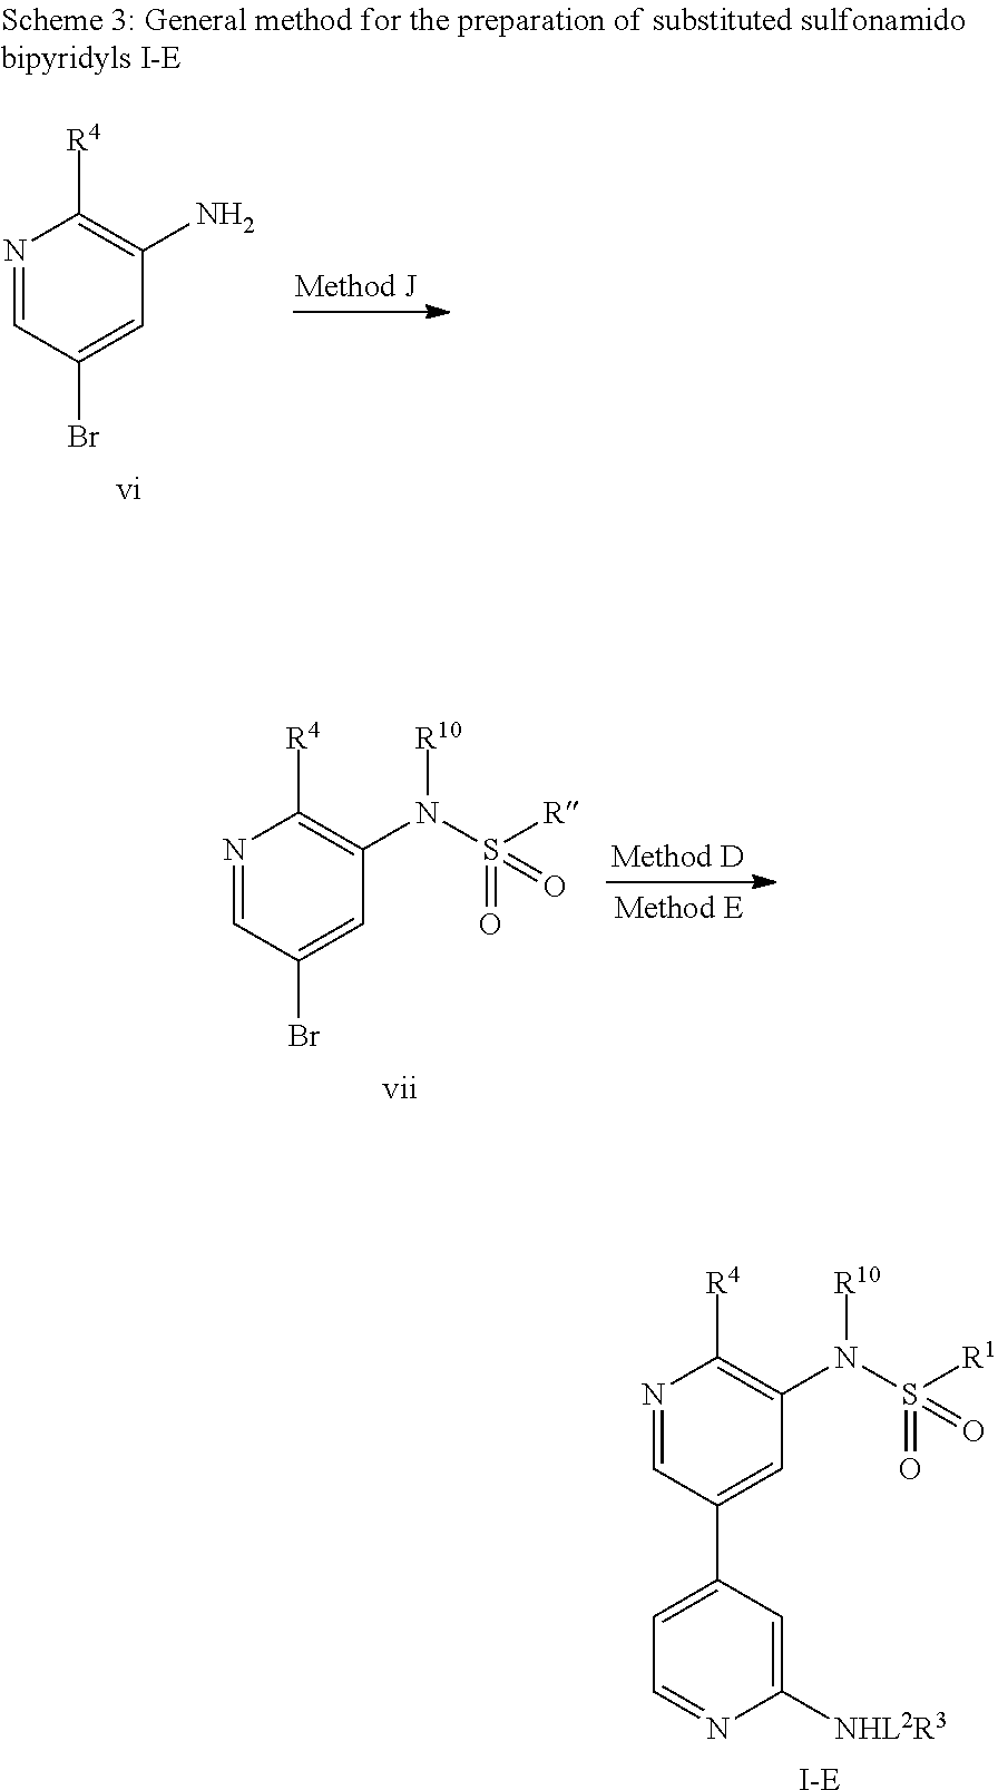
N1=CC(C2=CC=NC([NHL2R3])=C2)=CC(N([R10])S(=O)([R1])=O)=C1[R4].[I-E].N1=CC(Br)=CC(N([R10])S(=O)([R])=O)=C1[R4].[vii].N1=CC(Br)=CC(N)=C1[R4].[vi]
